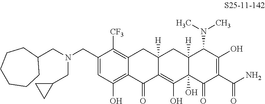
C1(CN(CC2CC2)CC2CCCCCC2)=CC(O)=C2C(=C1[CF3])CC1([H])C(=C(O)C3(O)C([H])(C1)C(N(C)C)C(O)=C(C(N)=O)C3=O)C2=O
